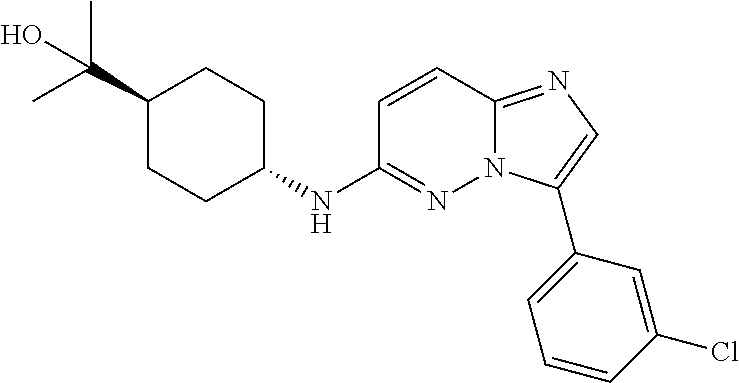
C1(C(C)(C)O)CCC(NC2=NN3C(=NC=C3C3=CC=CC(Cl)=C3)C=C2)CC1
